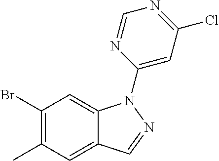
C1(Br)=C(C)C=C2C(=C1)N(C1=CC(Cl)=NC=N1)N=C2
